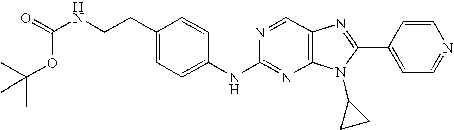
C1(NC2=NC3=C(C=N2)N=C(C2=CC=NC=C2)N3C2CC2)=CC=C(CCNC(=O)OC(C)(C)C)C=C1
